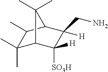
C1(C)(C)C2C([SO3H])([H])C([H])(CN)C(C1C)C2(C)C
